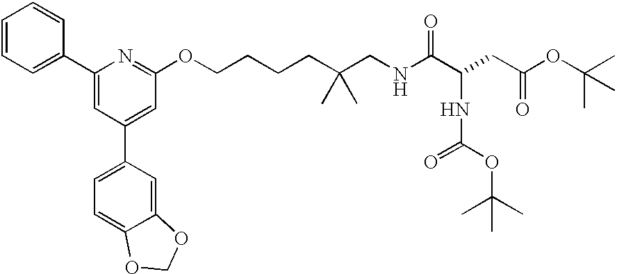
C1=CC=C(C2=CC(C3=CC=C4C(=C3)OCO4)=CC(OCCCCC(CNC(C(CC(OC(C)(C)C)=O)NC(=O)OC(C)(C)C)=O)(C)C)=N2)C=C1
